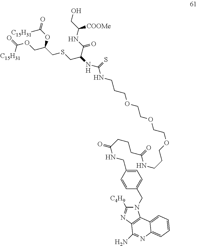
O=C(OCC(CSCC(NC(=S)NCCCOCCOCCOCCCNC(CCCC(=O)NCC1=CC=C(CN2C([C4H9])=NC3=C2C2=CC=CC=C2N=C3N)C=C1)=O)C(=O)NC([COOMe])CO)OC(=O)[C15H31])[C15H31]
